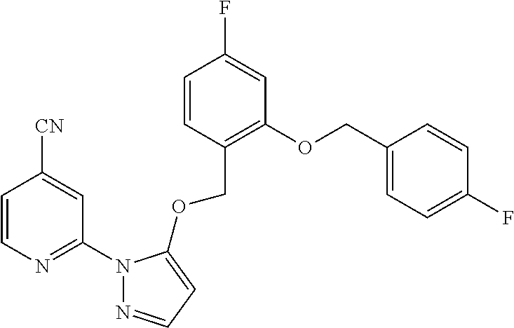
C1=CC(COC2=CC=NN2C2=NC=CC([CN])=C2)=C(OCC2=CC=C(F)C=C2)C=C1F
